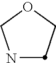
N1COCC1
